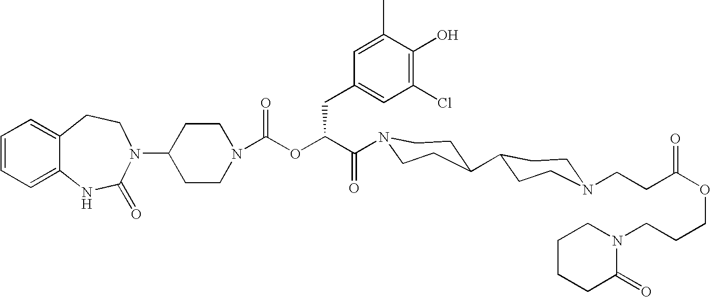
C12=CC=CC=C1NC(=O)N(C1CCN(C(OC(C(=O)N3CCC(C4CCN(CCC(OCCCN5CCCCC5=O)=O)CC4)CC3)CC3=CC(Cl)=C(O)C(C)=C3)=O)CC1)CC2
